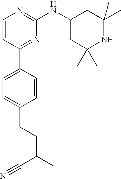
C1=CC(C2=CC=C(CCC(C)C#N)C=C2)=NC(NC2CC(C)(C)NC(C)(C)C2)=N1
